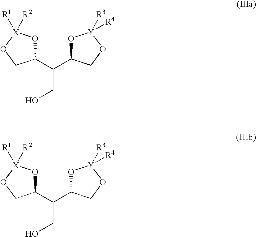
C1(C(C2O[Y]([R3])([R4])OC2)CO)O[X]([R1])([R2])OC1.C1(C(C2O[Y]([R3])([R4])OC2)CO)O[X]([R1])([R2])OC1
